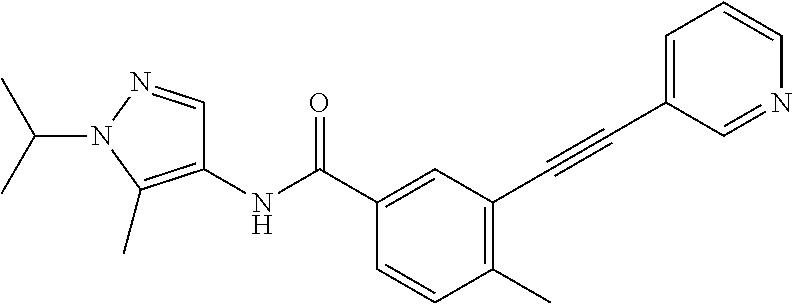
C1(C)=C(C#CC2=CC=CN=C2)C=C(C(NC2=C(C)N(C(C)C)N=C2)=O)C=C1
